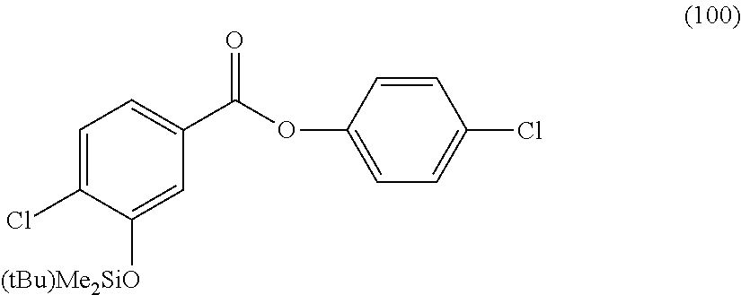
O(C1=CC=C(Cl)C=C1)C(C1=CC=C(Cl)C([(tBu)Me2SiO])=C1)=O
